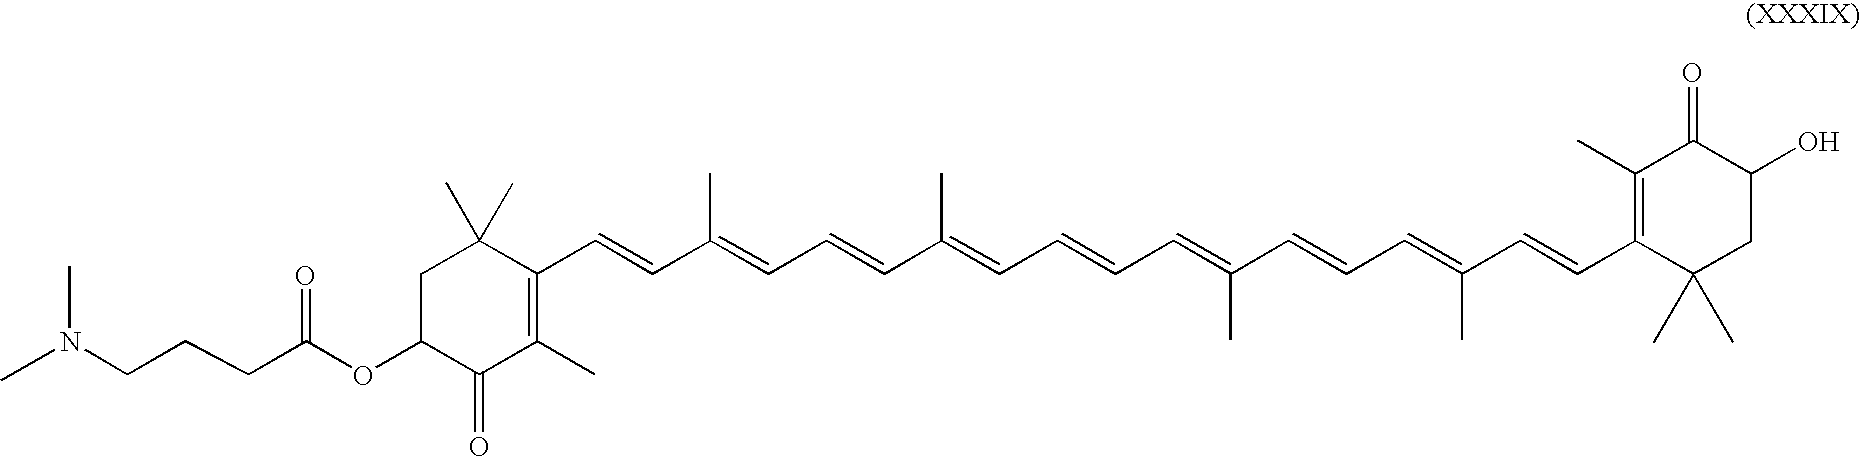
C1C(OC(CCCN(C)C)=O)C(=O)C(C)=C(C=CC(=CC=CC(C)=CC=CC=C(C=CC=C(C=CC2=C(C)C(=O)C(O)CC2(C)C)C)C)C)C1(C)C
